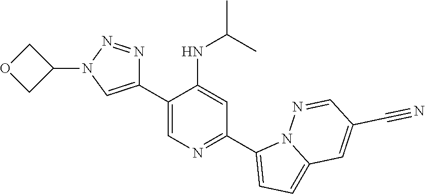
C1(C2=CN(C3COC3)N=N2)=CN=C(C2=CC=C3N2N=CC(C#N)=C3)C=C1NC(C)C
